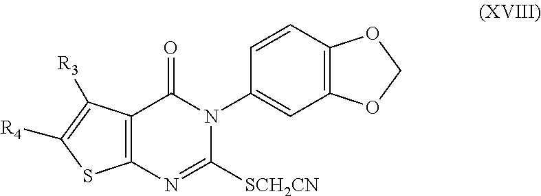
C12=C(N=C([SCH2CN])N(C3=CC4=C(C=C3)OCO4)C1=O)SC([R4])=C2[R3]
